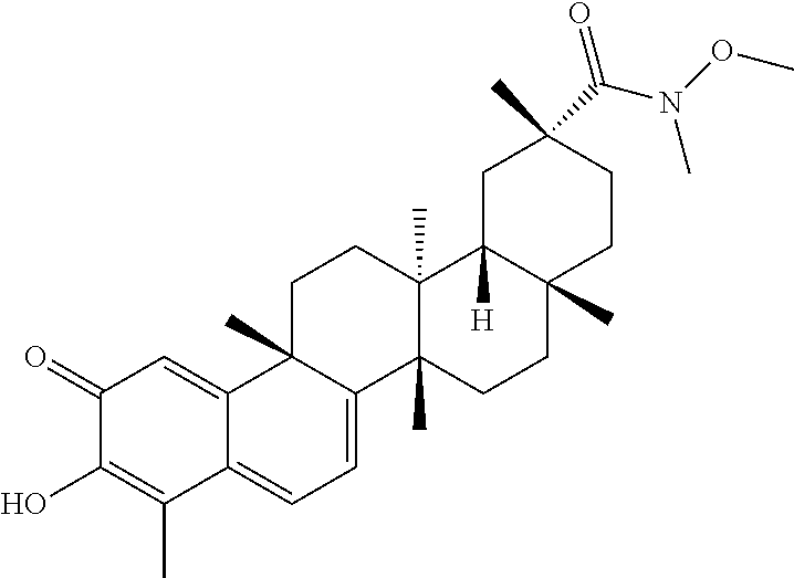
C1(=O)C(O)=C(C)C2=CC=C3C(C)(C2=C1)CCC1(C)C3(C)CCC2(C)C1([H])CC(C)(C(N(OC)C)=O)CC2
